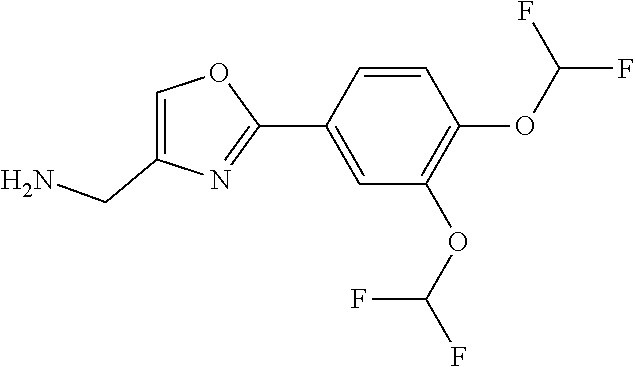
C1=CC(C2=NC(CN)=CO2)=CC(OC(F)F)=C1OC(F)F
